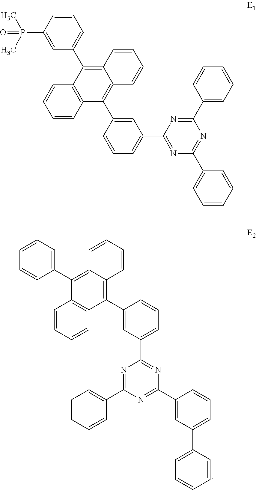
C1=CC=CC2=C(C3=CC(C4=NC(C5=CC(C6=CC=CC=C6)=CC=C5)=NC(C5=CC=CC=C5)=N4)=CC=C3)C3=C(C(C4=CC=CC=C4)=C12)C=CC=C3.C12=C(C(C3=CC=CC(P(C)(C)=O)=C3)=C3C(=C1C1=CC(C4=NC(C5=CC=CC=C5)=NC(C5=CC=CC=C5)=N4)=CC=C1)C=CC=C3)C=CC=C2
